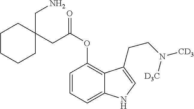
C1=CC=C2C(=C1OC(CC1(CN)CCCCC1)=O)C(CCN([D3C])[CD3])=CN2
